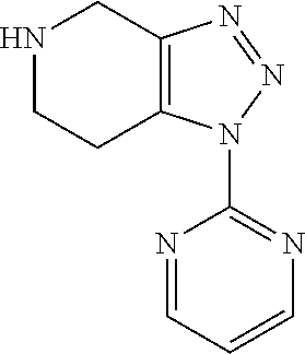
N1CCC2=C(C1)N=NN2C1=NC=CC=N1
